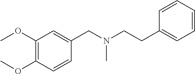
C1=CC=CC(CCN(CC2=CC(OC)=C(OC)C=C2)C)=C1
